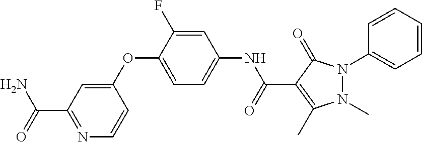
C1(OC2=CC=C(NC(C3=C(C)N(C)N(C4=CC=CC=C4)C3=O)=O)C=C2F)=CC(C(N)=O)=NC=C1
